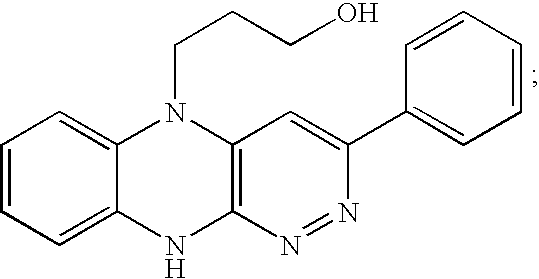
C1=CC=C2C(=C1)N(CCCO)C1=C(N2)N=NC(C2=CC=CC=C2)=C1
